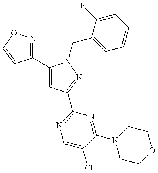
C1(C2=CC(C3=NC=C(Cl)C(N4CCOCC4)=N3)=NN2CC2=CC=CC=C2F)=NOC=C1
